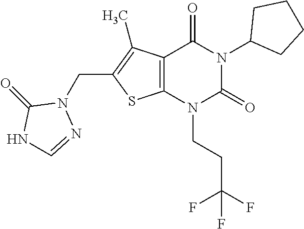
C12=C(N(CCC(F)(F)F)C(=O)N(C3CCCC3)C1=O)SC(CN1C(=O)NC=N1)=C2C
